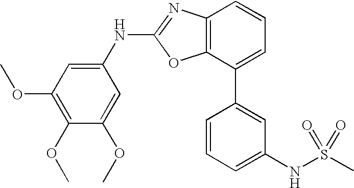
C12=C(C(C3=CC(NS(C)(=O)=O)=CC=C3)=CC=C1)OC(NC1=CC(OC)=C(OC)C(OC)=C1)=N2
